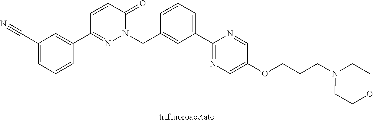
C1=CC(CN2N=C(C3=CC(C#N)=CC=C3)C=CC2=O)=CC(C2=NC=C(OCCCN3CCOCC3)C=N2)=C1
